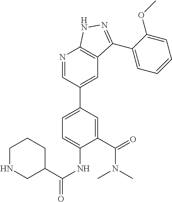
C1(C(N(C)C)=O)=CC(C2=CC3=C(N=C2)NN=C3C2=CC=CC=C2OC)=CC=C1NC(C1CCCNC1)=O
